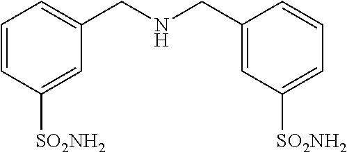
C1=CC([SO2NH2])=CC(CNCC2=CC([SO2NH2])=CC=C2)=C1
